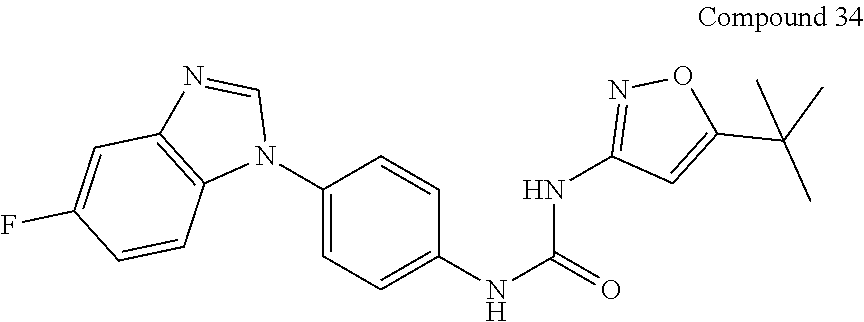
C1(N2C=NC3=C2C=CC(F)=C3)=CC=C(NC(=O)NC2=NOC(C(C)(C)C)=C2)C=C1
